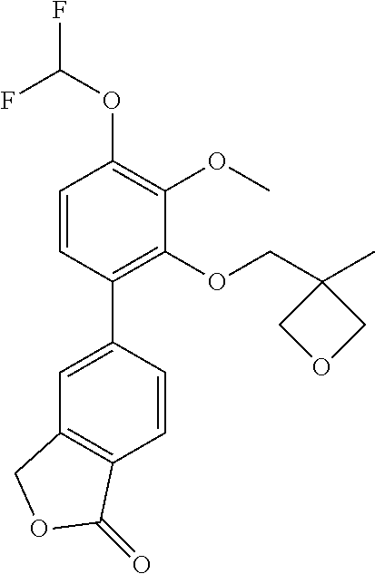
FC(OC1=C(OC)C(OCC2(C)COC2)=C(C2=CC3=C(C=C2)C(=O)OC3)C=C1)F
